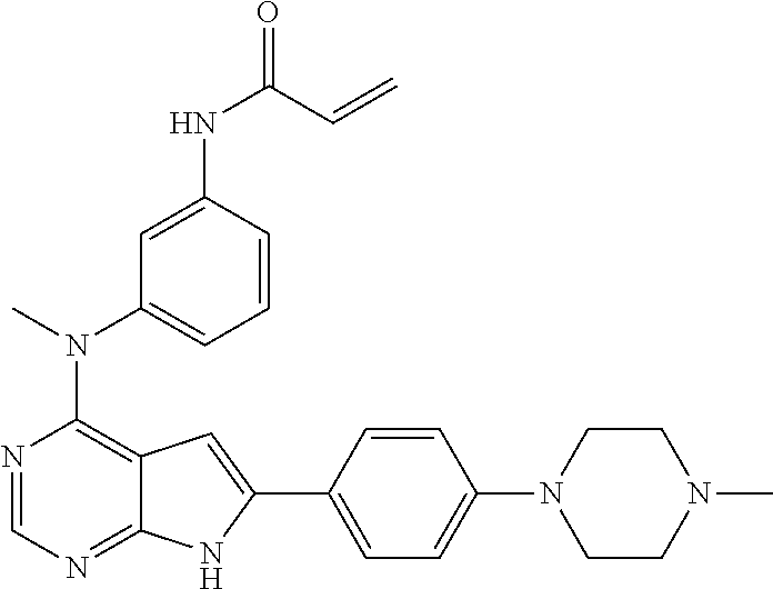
C1CN(C)CCN1C1=CC=C(C2=CC3=C(N(C)C4=CC=CC(NC(C=C)=O)=C4)N=CN=C3N2)C=C1
